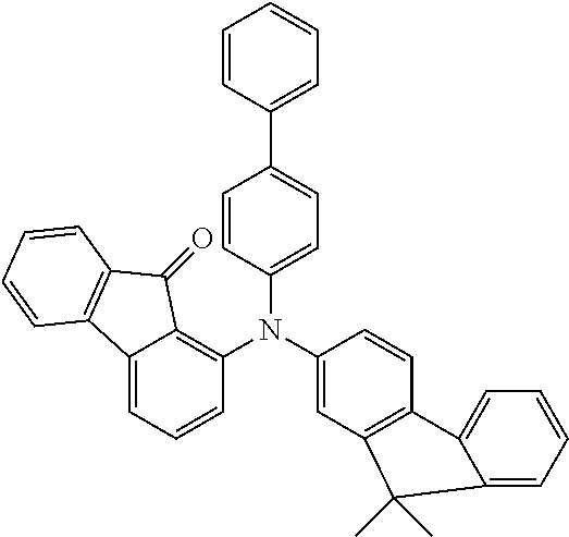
C1=CC(C2=CC=C(N(C3=C4C(=CC=C3)C3=C(C4=O)C=CC=C3)C3=CC4=C(C=C3)C3=CC=CC=C3C4(C)C)C=C2)=CC=C1
